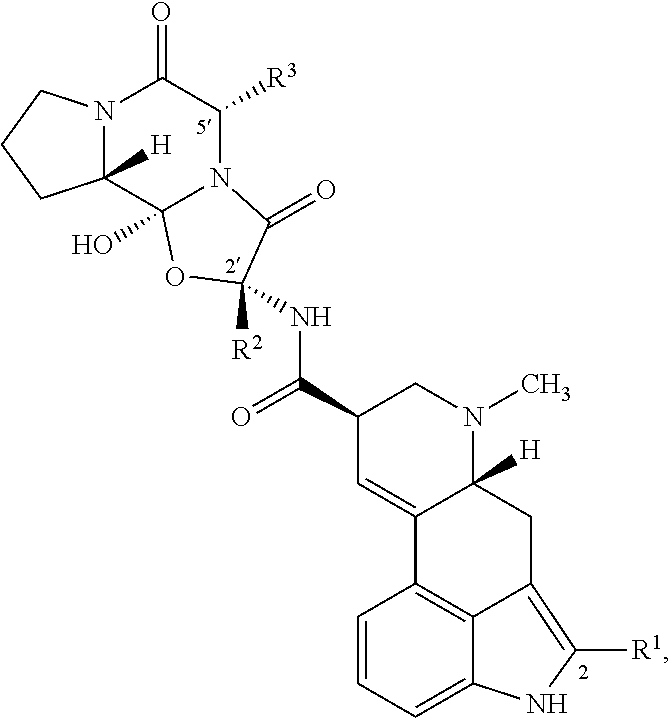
C1=CC=C2C3=C1C1=CC(C(=O)NC4([R2])OC5(O)C6([H])N(CCC6)C(=O)C([R3])N5C4=O)CN(C)C1([H])CC3=C([R1])N2
